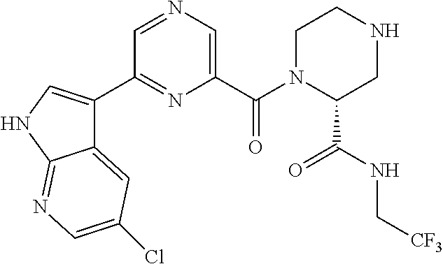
N1=CC(C2=CNC3=NC=C(Cl)C=C23)=NC(C(N2C(C(NC[CF3])=O)CNCC2)=O)=C1
